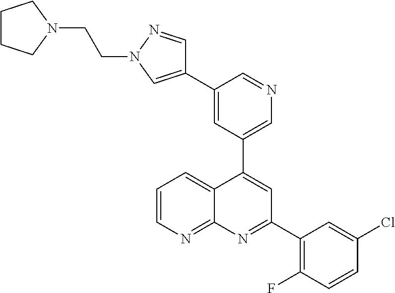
C1=C(C2=CN(CCN3CCCC3)N=C2)C=NC=C1C1=CC(C2=C(F)C=CC(Cl)=C2)=NC2=NC=CC=C12
